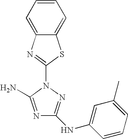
N1=C(N)N(C2=NC3=CC=CC=C3S2)N=C1NC1=CC(C)=CC=C1
